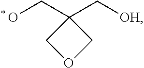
[* O]CC1(C[OH])COC1
